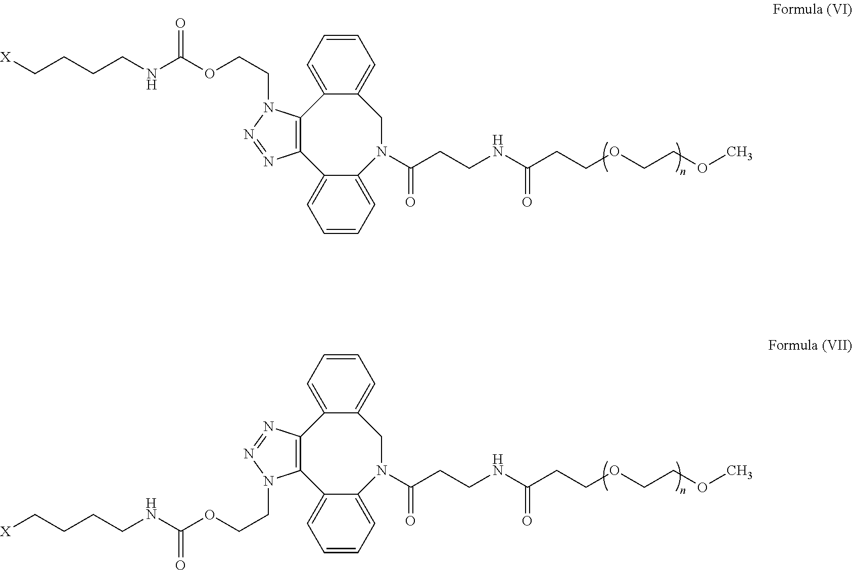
C12=C(N(CCOC(=O)NCCCC[X])N=N1)C1=CC=CC=C1CN(C(CCNC(CCOCCOC)=O)=O)C1=CC=CC=C21.C12=C(N=NN1CCOC(NCCCC[X])=O)C1=CC=CC=C1CN(C(CCNC(CCOCCOC)=O)=O)C1=CC=CC=C21
